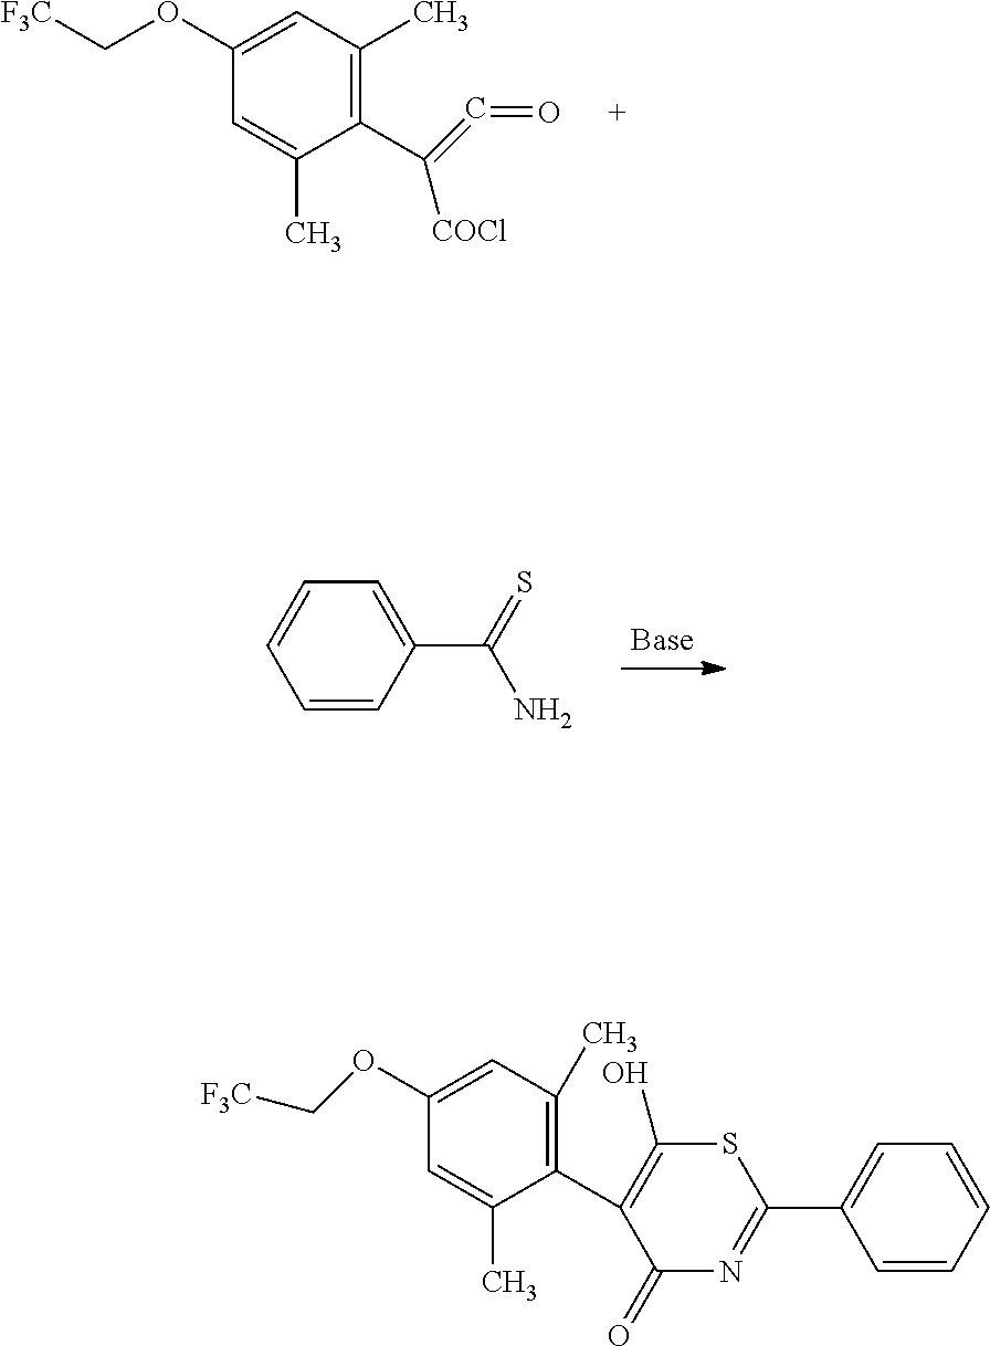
[F3C]COC1=CC(C)=C(C([COCl])=C=O)C(C)=C1.C1(C(N)=S)=CC=CC=C1.O(C1=CC(C)=C(C2=C(O)SC(C3=CC=CC=C3)=NC2=O)C(C)=C1)C[F3C]
